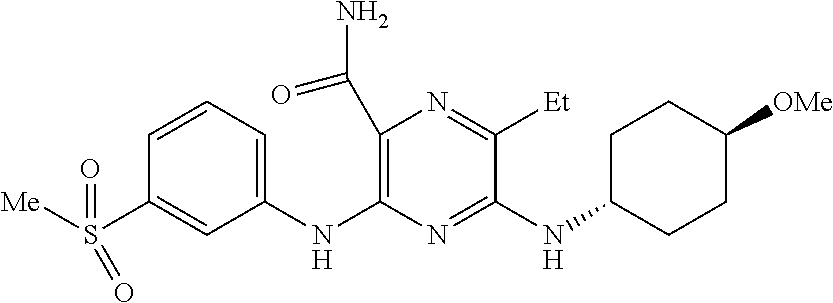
N(C1=NC(NC2=CC=CC(S([Me])(=O)=O)=C2)=C(C(N)=O)N=C1[Et])C1CCC([OMe])CC1
